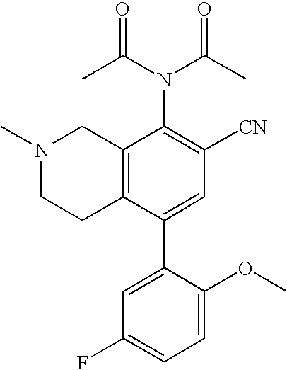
N1(C)CCC2=C(C1)C(N(C(C)=O)C(C)=O)=C([CN])C=C2C1=CC(F)=CC=C1OC
